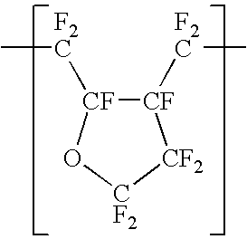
[CF]1([F2C]C)[CF]([F2C]C)O[CF2][CF2]1
